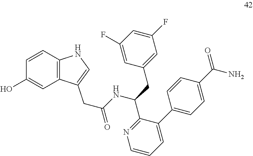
C(NC(C1=NC=CC=C1C1=CC=C(C(=O)N)C=C1)CC1=CC(F)=CC(F)=C1)(=O)CC1=CNC2=C1C=C(O)C=C2
